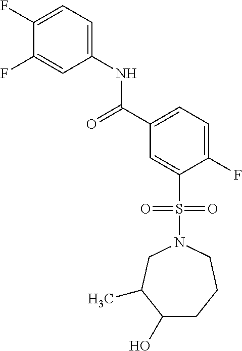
C1(F)=CC=C(NC(C2=CC=C(F)C(S(N3CC(C)C(O)CCC3)(=O)=O)=C2)=O)C=C1F
